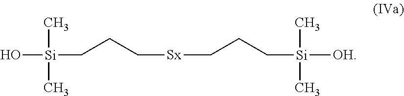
O[Si](CCC[Sx]CCC[Si]([OH])(C)C)(C)C
